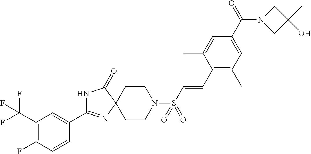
C1=CC(C2=NC3(C(=O)N2)CCN(S(=O)(=O)C=CC2=C(C)C=C(C(=O)N4CC(C)(O)C4)C=C2C)CC3)=CC(C(F)(F)F)=C1F
